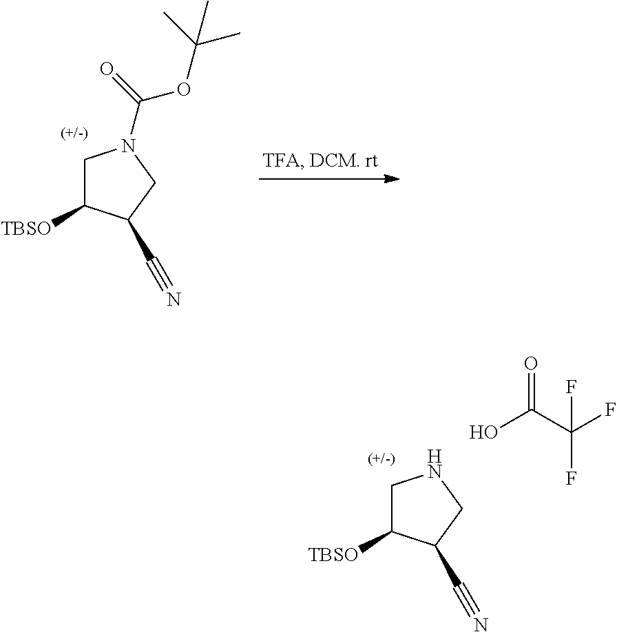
C1C([TBSO])C(C#N)CN1C(=O)OC(C)(C)C.C1C([TBSO])C(C#N)CN1.OC(C(F)(F)F)=O
